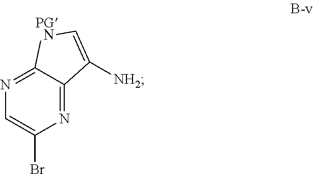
N1=C2C(=NC=C1Br)[PG  N]C=C2[NH2]
